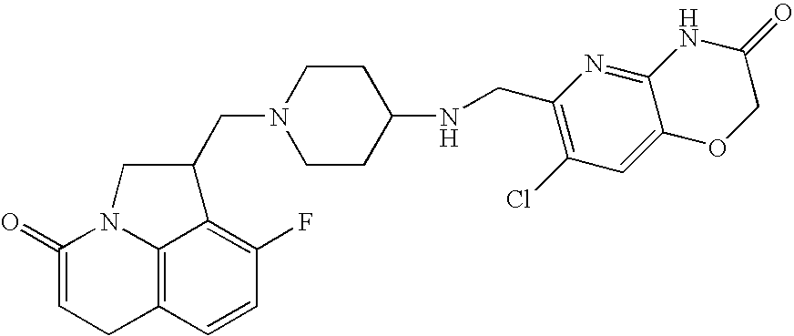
C12=C3C=CC(F)=C1C(CN1CCC(NCC4=C(Cl)C=C5C(=N4)NC(=O)CO5)CC1)CN2C(=O)=CC3
